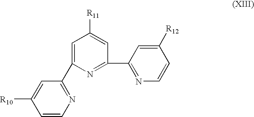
[R10]C1=CC(C2=CC([R11])=CC(C3=NC=CC([R12])=C3)=N2)=NC=C1
